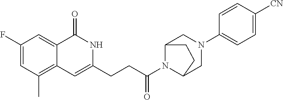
C1(F)=CC(C)=C2C(=C1)C(=O)NC(CCC(N1C3CN(C4=CC=C([CN])C=C4)CC1CC3)=O)=C2
